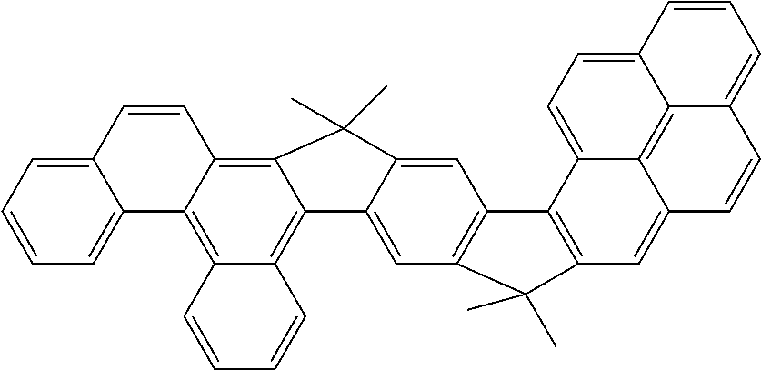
C1=CC=C2C(=C1)C1=C3C(=C4C(=C1C=C2)C(C)(C)C1=CC2=C(C=C41)C(C)(C)C1=C2C2=CC=C4C5=C2C(=C1)C=CC5=CC=C4)C=CC=C3
